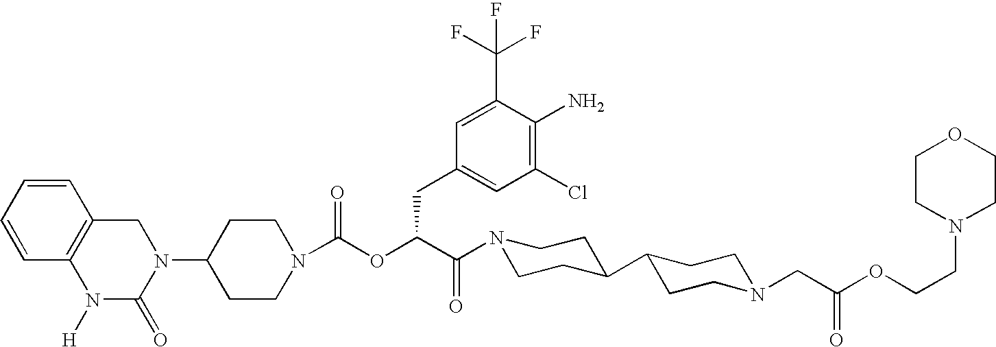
C1(N2CC3=C(N([H])C2=O)C=CC=C3)CCN(C(OC(C(N2CCC(C3CCN(CC(OCCN4CCOCC4)=O)CC3)CC2)=O)CC2=CC(Cl)=C(N)C(C(F)(F)F)=C2)=O)CC1
